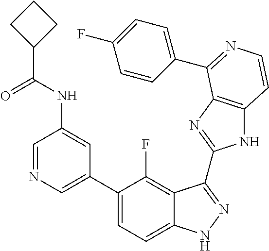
C1=C(C2=CC=C3C(=C2F)C(C2=NC4=C(N2)C=CN=C4C2=CC=C(F)C=C2)=NN3)C=C(NC(C2CCC2)=O)C=N1
